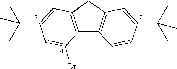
C12=C(CC3=C1C=CC(C(C)(C)C)=C3)C=C(C(C)(C)C)C=C2Br
